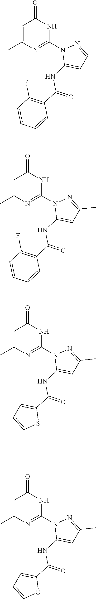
C1=C(CC)N=C(N2C(NC(C3=C(F)C=CC=C3)=O)=CC=N2)NC1=O.C1=C(C)N=C(N2C(NC(C3=C(F)C=CC=C3)=O)=CC(C)=N2)NC1=O.C1=C(C)N=C(N2C(NC(C3=CC=CS3)=O)=CC(C)=N2)NC1=O.C1=C(C)N=C(N2C(NC(C3=CC=CO3)=O)=CC(C)=N2)NC1=O
